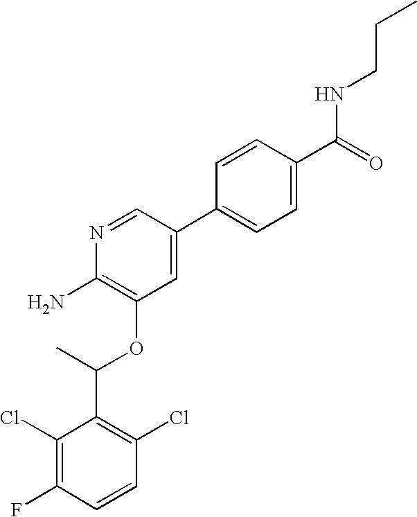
C1(Cl)=C(F)C=CC(Cl)=C1C(C)OC1=C(N)N=CC(C2=CC=C(C(=O)NCCC)C=C2)=C1
